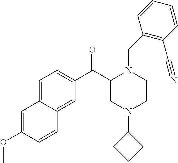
C1=C(OC)C=CC2=CC(C(C3CN(C4CCC4)CCN3CC3=C(C#N)C=CC=C3)=O)=CC=C12
